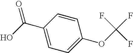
C1(C(O)=O)=CC=C(OC(F)(F)F)C=C1
